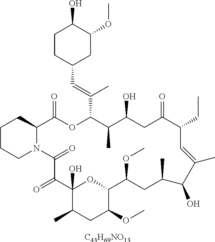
C1CCN2C(C1)C(=O)OC(C(=CC1CC(OC)C(O)CC1)C)C(C)C(O)CC(=O)C(CC)C=C(C)C(O)C(C)CC(OC)C1OC(O)(C(=O)C2=O)C(C)CC1OC.[C43H69NO13]
